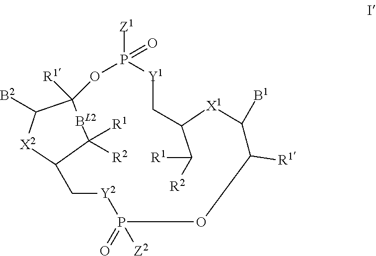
O1P([Z1])(=O)[Y1]CC(C([R1])[R2])[X1]C([B1])C([R1])OP(=O)([Z2])[Y2]CC2[X2]C([B2])C1([R1])[BL2]C2([R1])[R2]
